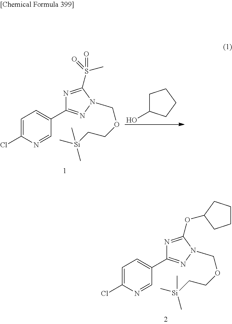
C1=C(C2=NN(COCC[Si](C)(C)C)C(S(C)(=O)=O)=N2)C=NC(Cl)=C1.C1C(O)CCC1.C1=C(C2=NN(COCC[Si](C)(C)C)C(OC3CCCC3)=N2)C=NC(Cl)=C1
